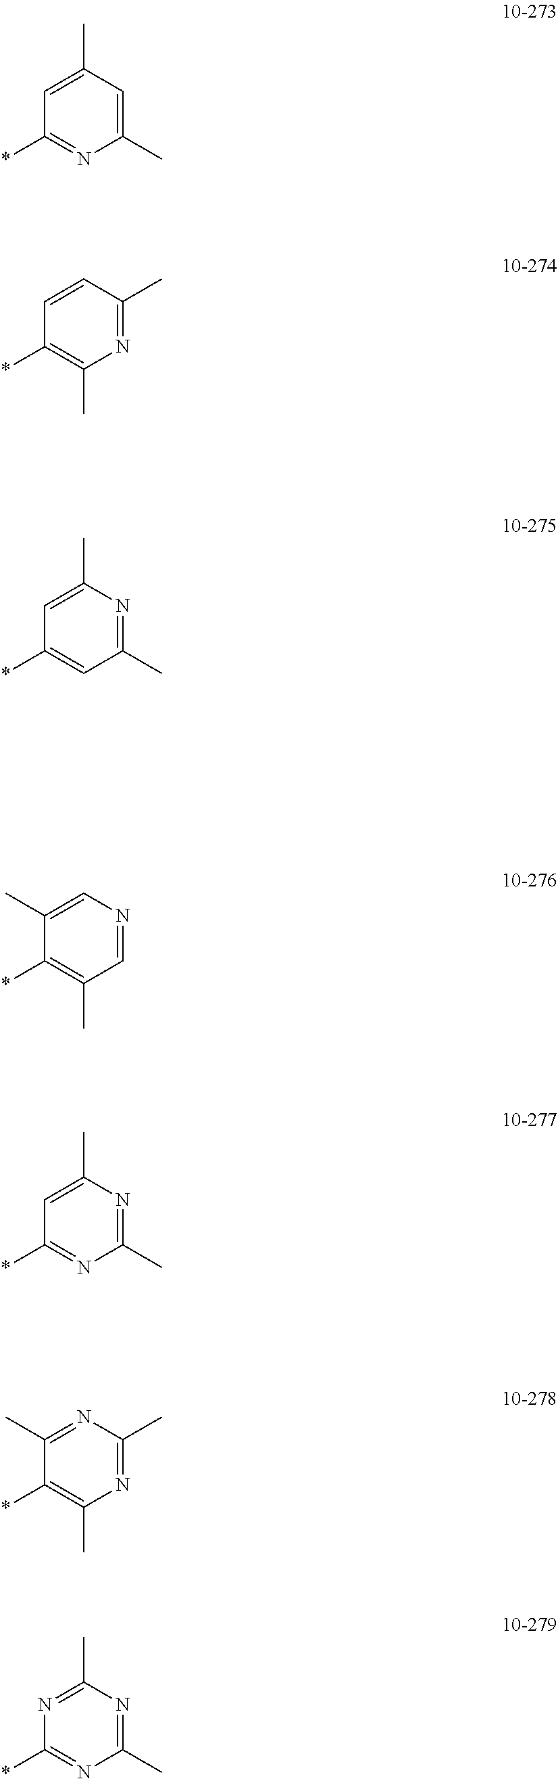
C1=C(C)C=C(C)N=C1*.C1=CC(C)=NC(C)=C1*.C1=C(C)N=C(C)C=C1*.C1(C)=CN=CC(C)=C1*.C1=C(C)N=C(C)N=C1*.C1(C)=NC(C)=NC(C)=C1*.N1=C(C)N=C(C)N=C1*
